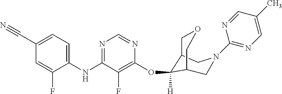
C1(NC2=NC=NC(OC3([H])C4COCC3CN(C3=NC=C(C)C=N3)C4)=C2F)=CC=C(C#N)C=C1F
